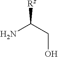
[Rz]C(CO)N
